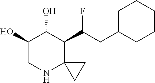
C1(O)CNC2(C(C(CC3CCCCC3)F)C1O)CC2
